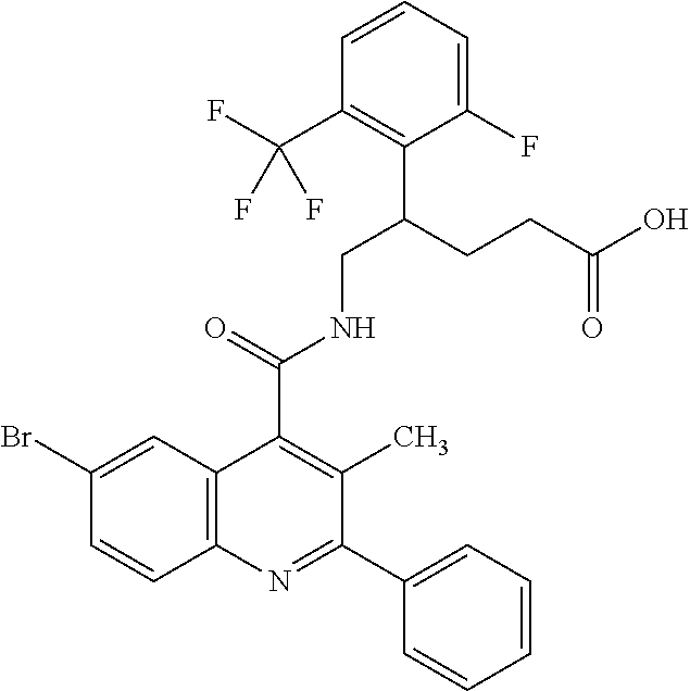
C12=C(N=C(C3=CC=CC=C3)C(C)=C1C(=O)NCC(CCC(O)=O)C1=C(C(F)(F)F)C=CC=C1F)C=CC(Br)=C2
